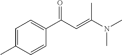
C1=C(C)C=CC(C(C=C(N(C)C)C)=O)=C1
